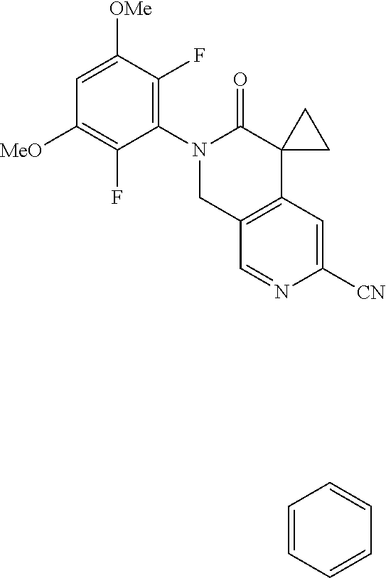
C12=C(C=C([CN])N=C1)C1(C(=O)N(C3=C(F)C([OMe])=CC([MeO])=C3F)C2)CC1.C1=CC=CC=C1
